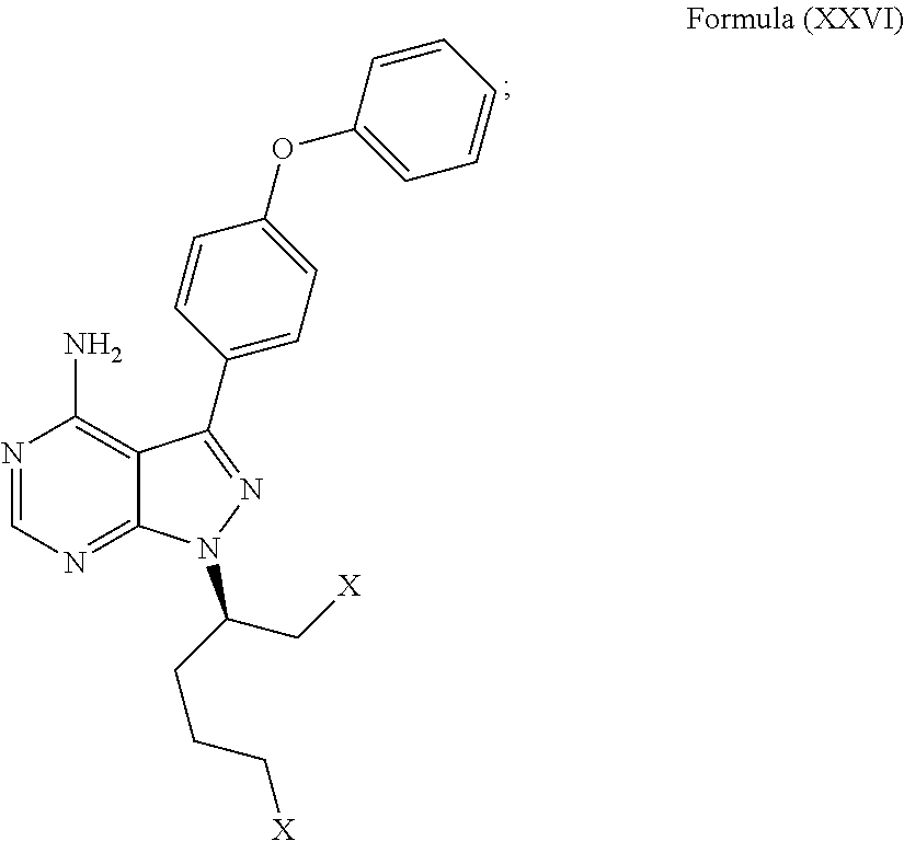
N1=CN=C2C(=C1N)C(C1=CC=C(OC3=CC=CC=C3)C=C1)=NN2C(C[X])CCC[X]
